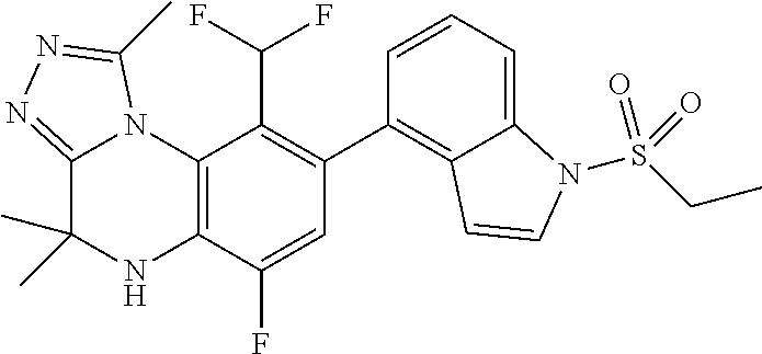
C1(C2=C3C(=CC=C2)N(S(CC)(=O)=O)C=C3)=C(C(F)F)C2=C(C(F)=C1)NC(C)(C)C1=NN=C(C)N21
